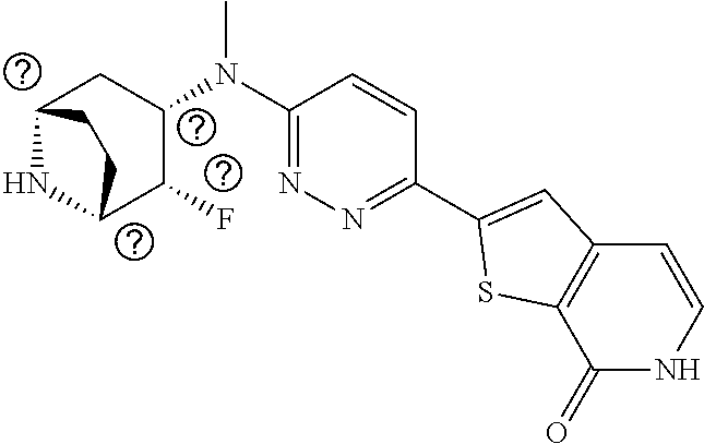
C1(C2=CC3=C(S2)C(=O)NC=C3)=NN=C(N(C2CC3NC(C2F)CC3)C)C=C1
